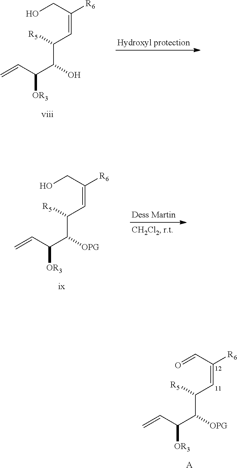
C(C([OPG])C(C=C)[OR3])(C=C(C=O)[R6])[R5].[A].C(C(O)C(C=C)[OR3])(C=C(CO)[R6])[R5].C(C([OPG])C(C=C)[OR3])(C=C(CO)[R6])[R5]
